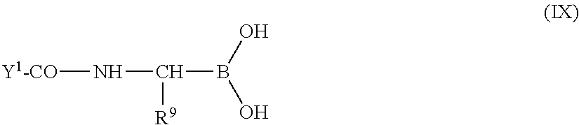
N(C([R9])B(O)O)[Y1-CO]
